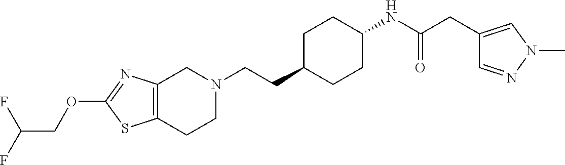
C1(OCC(F)F)=NC2=C(S1)CCN(CCC1CCC(NC(CC3=CN(C)N=C3)=O)CC1)C2
